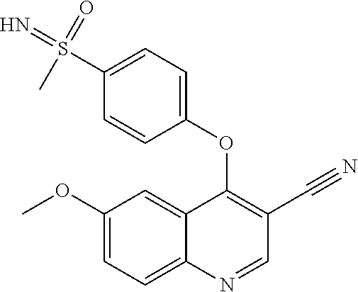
C1(OC)=CC=C2C(=C1)C(OC1=CC=C(S(=N)(=O)C)C=C1)=C(C#N)C=N2
